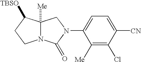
C1(N2C(=O)N3C([Me])(C2)C([TBSO])CC3)=CC=C([CN])C(Cl)=C1[Me]
